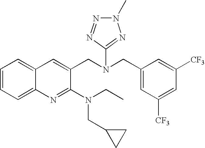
C1=CC=C2C(=C1)C=C(CN(CC1=CC([CF3])=CC([CF3])=C1)C1=NN(C)N=N1)C(N(CC)CC1CC1)=N2
